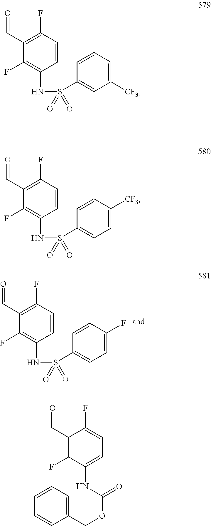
C1=CC(NS(=O)(=O)C2=CC=C(F)C=C2)=C(F)C(C=O)=C1F.C1=CC(NS(=O)(=O)C2=CC([CF3])=CC=C2)=C(F)C(C=O)=C1F.C1=CC(NS(=O)(=O)C2=CC=C([CF3])C=C2)=C(F)C(C=O)=C1F.C1=C(F)C(C=O)=C(F)C(NC(=O)OCC2=CC=CC=C2)=C1
